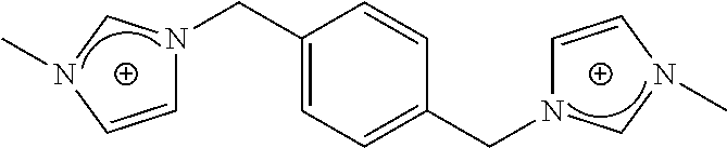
C1(CN2C=CN(C)C2)=CC=C(CN2C=CN(C)C2)C=C1
